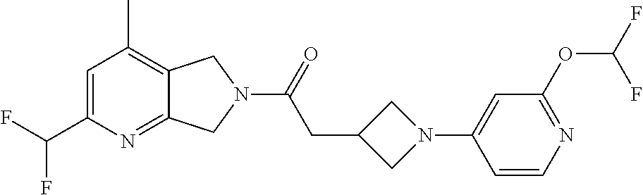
C1=C(C(F)F)N=C2C(=C1C)CN(C(=O)CC1CN(C3=CC(OC(F)F)=NC=C3)C1)C2
